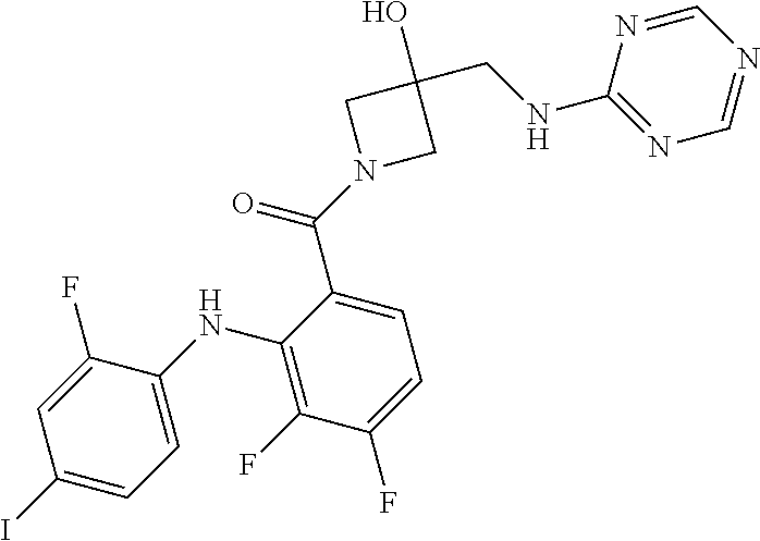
C1(I)=CC=C(NC2=C(F)C(F)=CC=C2C(N2CC(CNC3=NC=NC=N3)(O)C2)=O)C(F)=C1
